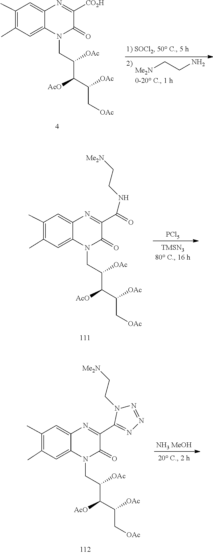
C(C[OAc])(C(C(CN1C(=O)C([CO2H])=NC2=CC(C)=C(C)C=C12)[OAc])[AcO])[OAc].[Me2N]CCN.C(C[OAc])(C(C(CN1C(=O)C(C(=O)NCC[Me2N])=NC2=CC(C)=C(C)C=C12)[OAc])[AcO])[OAc].[PCl5].[NH3 MeOH].C(C[OAc])(C([AcO])C(CN1C(=O)C(C2=NN=NN2CC[Me2N])=NC2=CC(C)=C(C)C=C12)[OAc])[OAc]
